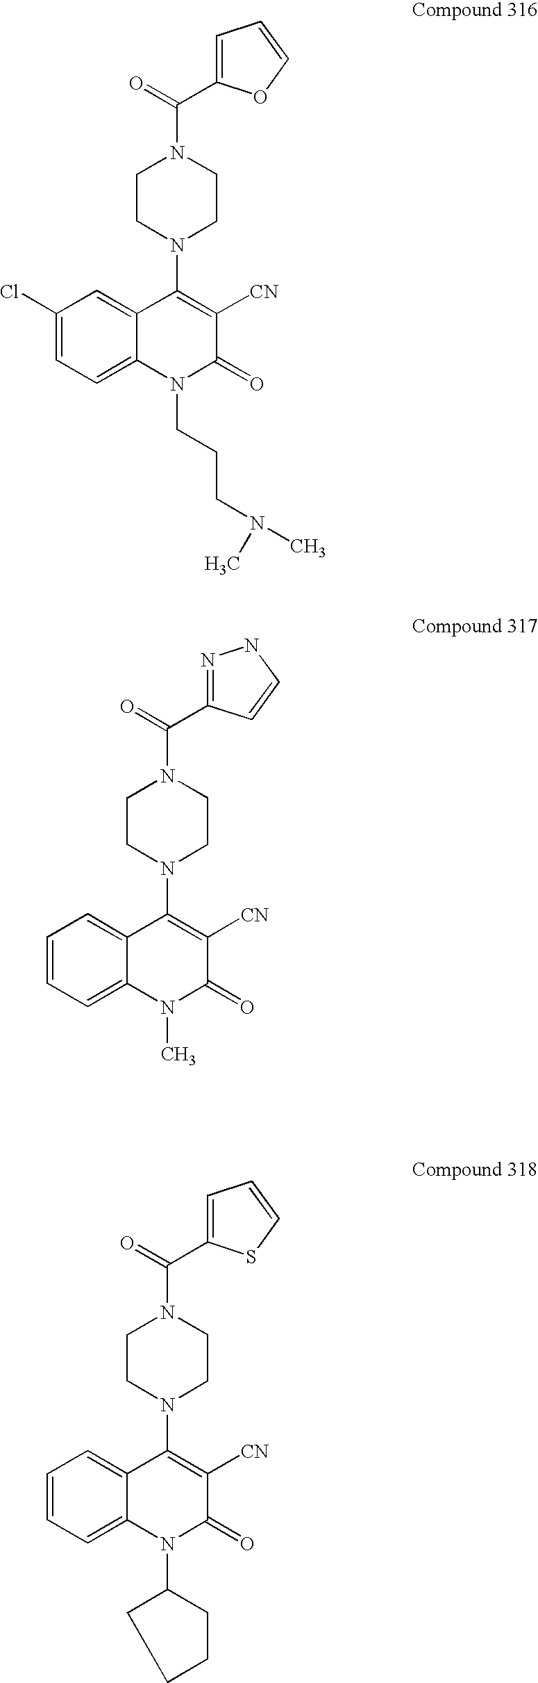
C(=O)(N1CCN(C2=C([CN])C(=O)N(C)C3=CC=CC=C23)CC1)C1=NNC=C1.C(=O)(N1CCN(C2=C([CN])C(=O)N(CCCN(C)C)C3=CC=C(Cl)C=C23)CC1)C1=CC=CO1.C(=O)(N1CCN(C2=C([CN])C(=O)N(C3CCCC3)C3=CC=CC=C23)CC1)C1=CC=CS1
